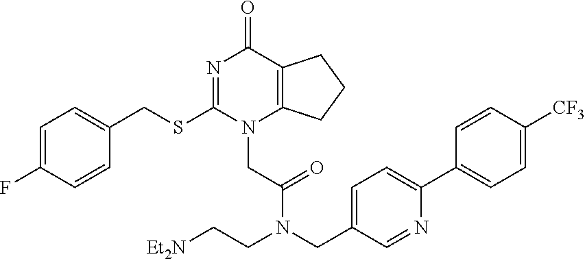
C1=C(F)C=CC(CSC2=NC(=O)C3=C(N2CC(N(CC[Et2N])CC2=CC=C(C4=CC=C([CF3])C=C4)N=C2)=O)CCC3)=C1
